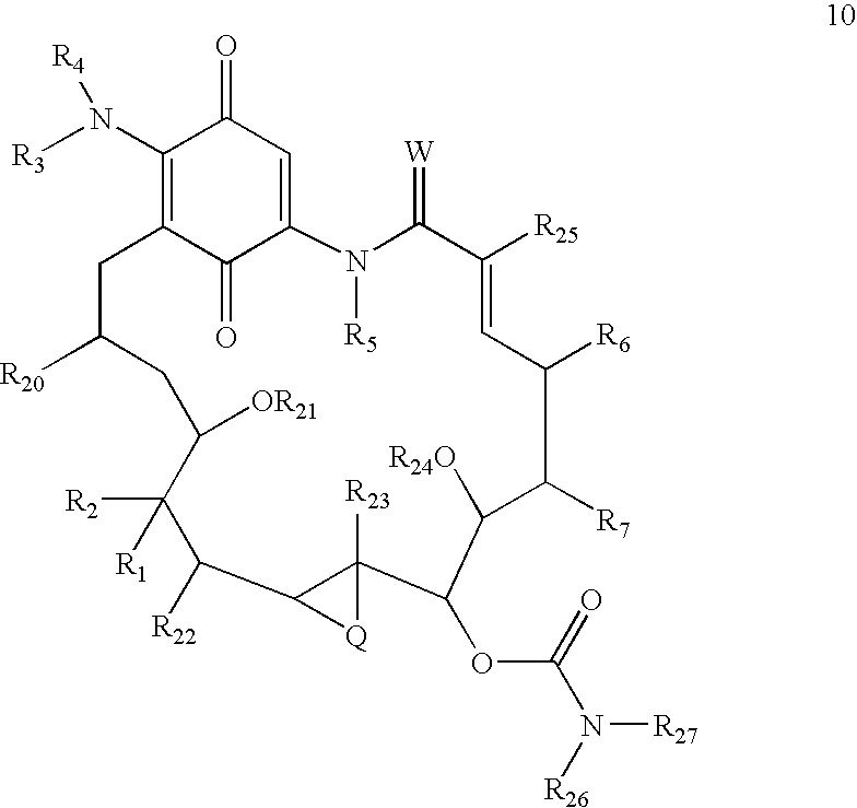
C1(N([R3])[R4])=C2C(=O)C(=CC1=O)N([R5])C(=[W])C([R25])=CC([R6])C([R7])C([R24O])C(OC(N([R26])[R27])=O)C1([R23])[Q]C1C([R22])C([R2])([R1])C([OR21])CC([R20])C2
